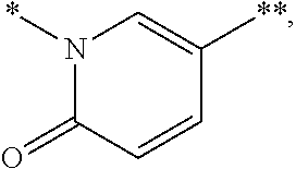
N1(*)C(=O)C=CC([**])=C1
